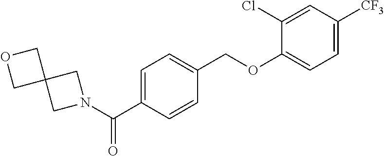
C1(Cl)=CC([CF3])=CC=C1OCC1=CC=C(C(N2CC3(C2)COC3)=O)C=C1
